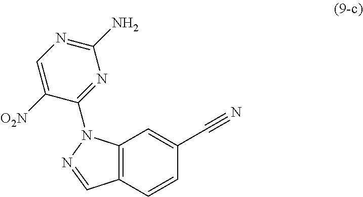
C12=C(C=CC(C#N)=C1)C=NN2C1=NC(N)=NC=C1[O2N]
